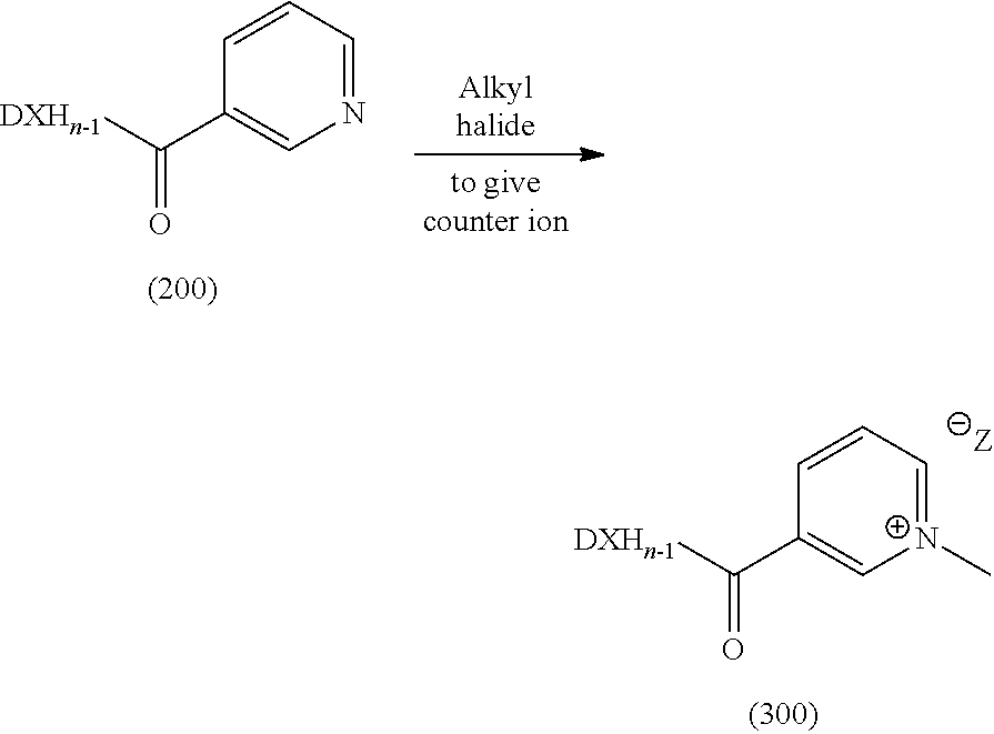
[N+]1(C)=CC=CC(C([DXHn-1])=O)=C1.N1=CC=CC(C([DXHn-1])=O)=C1
